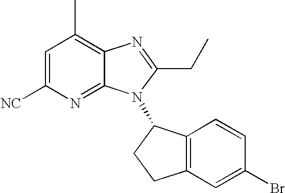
C1=C([NC])N=C2C(=C1C)N=C(CC)N2C1C2=C(CC1)C=C(Br)C=C2
